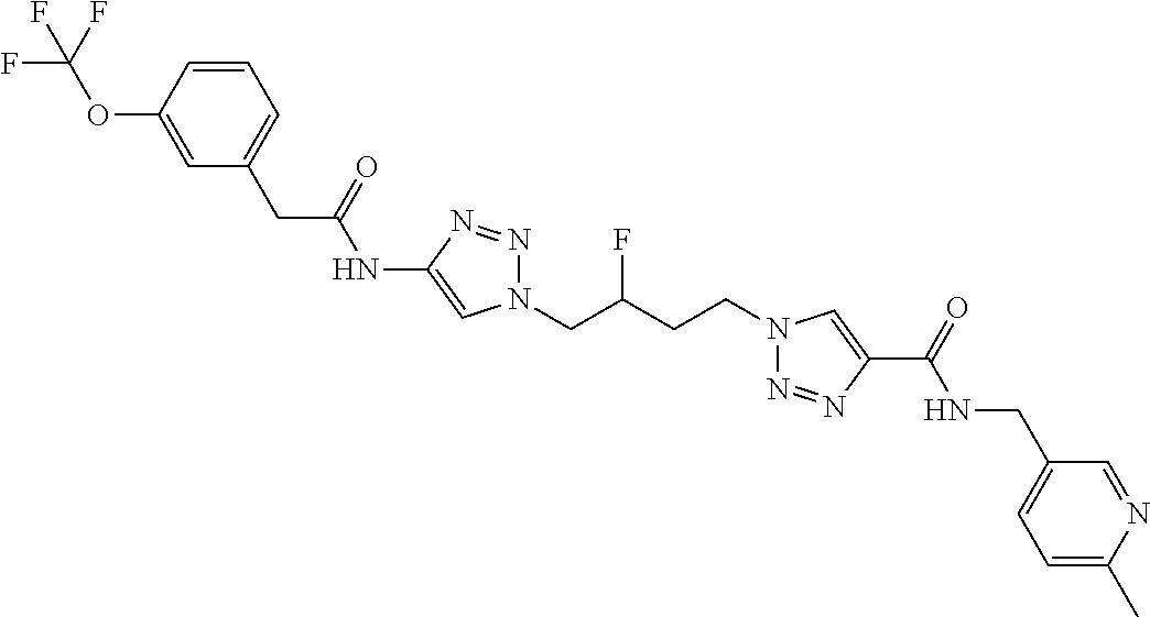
C1(NC(CC2=CC=CC(OC(F)(F)F)=C2)=O)=CN(CC(CCN2N=NC(C(=O)NCC3=CC=C(C)N=C3)=C2)F)N=N1
